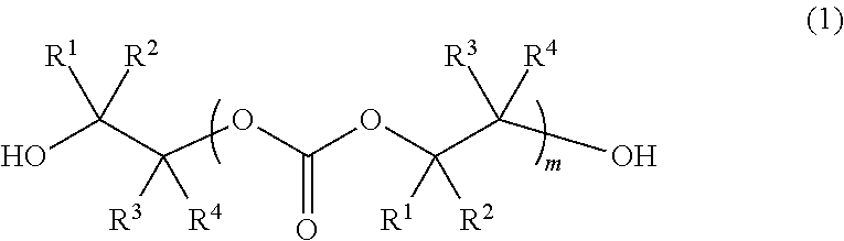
OC(C(OC(OC(C(O)([R3])[R4])([R1])[R2])=O)([R3])[R4])([R1])[R2]
